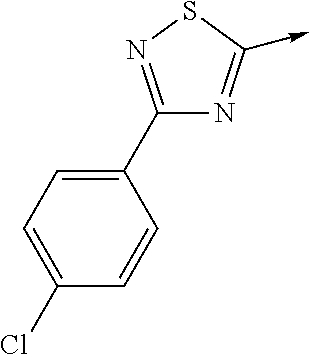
C1(C2=CC=C(Cl)C=C2)=NSC(->C)=N1
